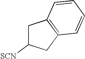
C1C([SCN])CC2=C1C=CC=C2
